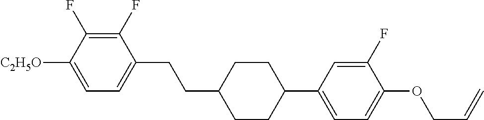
C1(F)=C(F)C([C2H5O])=CC=C1CCC1CCC(C2=CC=C(OCC=C)C(F)=C2)CC1
